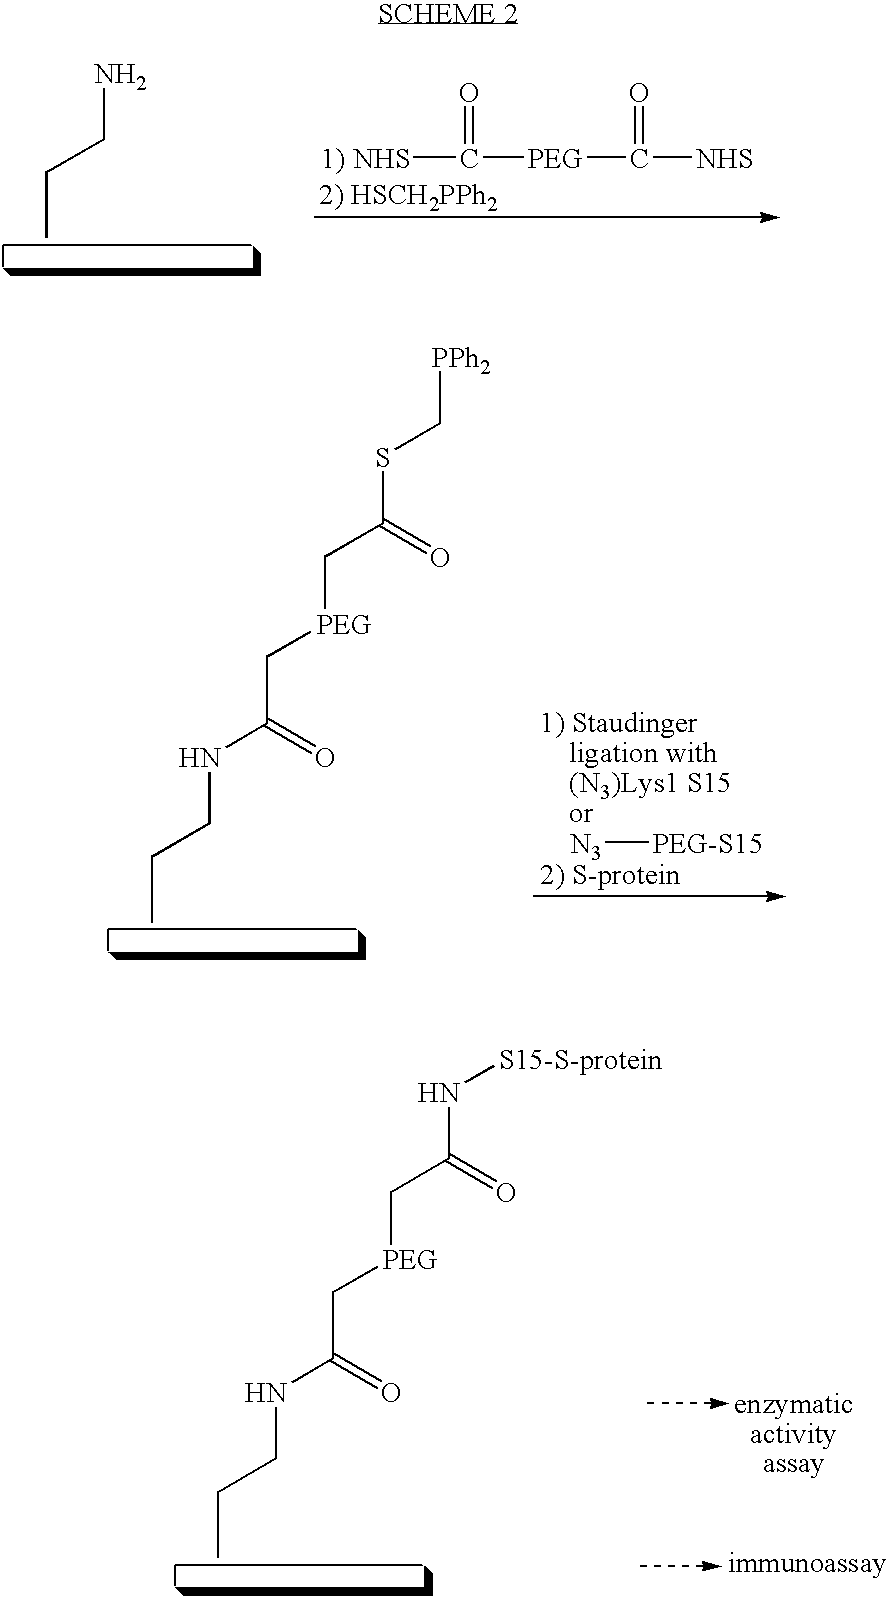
CCCN.C([1) NHS])(=O)[PEG]C(=O)[NHS].CCCNC(=O)C[PEG]CC(SC[PPh2])=O.[PEG-S15][N3].CCCNC(=O)C[PEG]CC(N[S15-S-protein])=O
